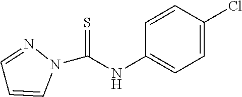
C1(NC(N2N=CC=C2)=S)=CC=C(Cl)C=C1
